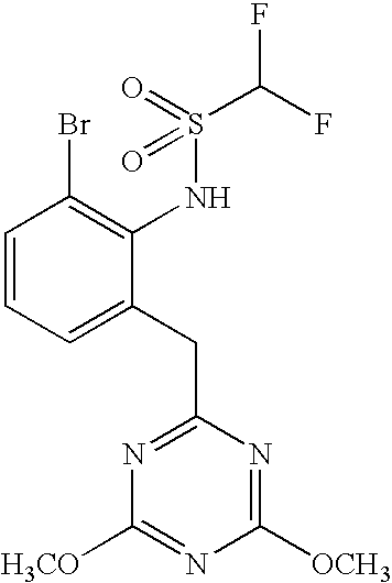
C1=CC=C(CC2=NC([H3CO])=NC([OCH3])=N2)C(NS(C(F)F)(=O)=O)=C1Br
